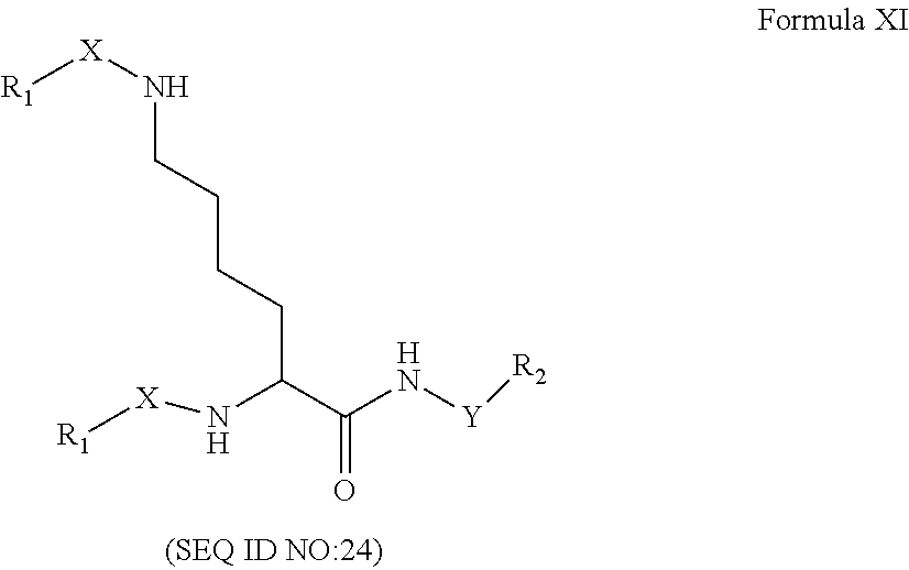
C(C(N[X][R1])C(=O)N[Y][R2])CCCN[X][R1]
